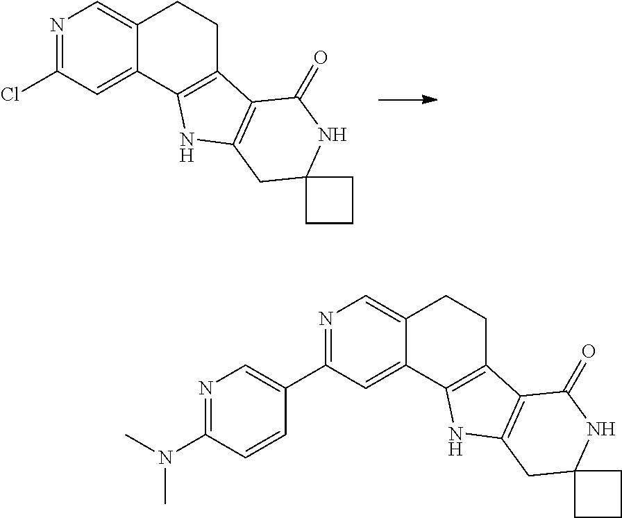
N1=C(Cl)C=C2C(=C1)CCC1=C2NC2=C1C(=O)NC1(C2)CCC1.N1=C(C2=CN=C(N(C)C)C=C2)C=C2C(=C1)CCC1=C2NC2=C1C(=O)NC1(C2)CCC1
